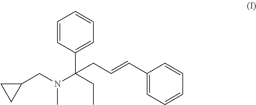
C1=CC(C(CC)(CC=CC2=CC=CC=C2)N(CC2CC2)C)=CC=C1
